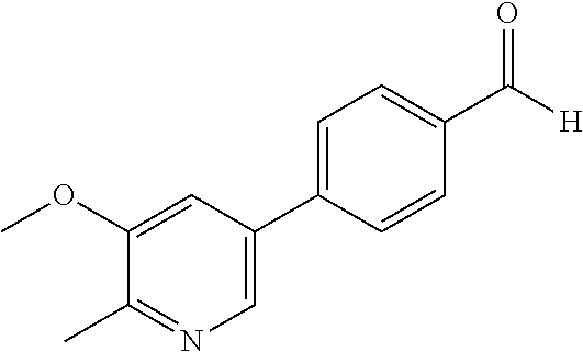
C1(OC)=CC(C2=CC=C(C(=O)[H])C=C2)=CN=C1C
